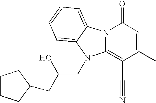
C1CCC(CC(O)CN2C3=C(C#N)C(C)=CC(=O)N3C3=CC=CC=C32)C1
